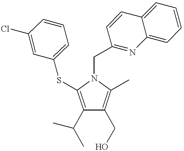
C1(C(C)C)=C(SC2=CC=CC(Cl)=C2)N(CC2=NC3=CC=CC=C3C=C2)C(C)=C1CO
